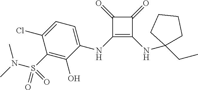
C1(=O)C(NC2=CC=C(Cl)C(S(=O)(N(C)C)=O)=C2O)=C(NC2(CC)CCCC2)C1=O
